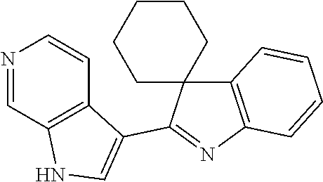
N1=CC2=C(C=C1)C(C1=NC3=C(C14CCCCC4)C=CC=C3)=CN2
